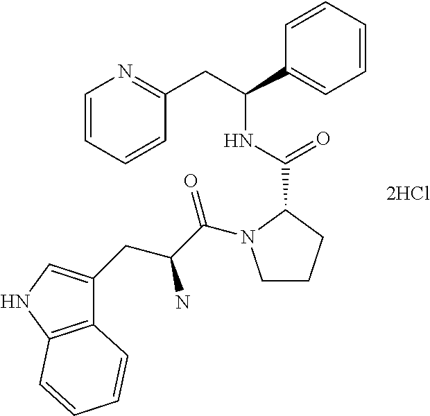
C1=CC=CC(CC(C2=CC=CC=C2)NC(C2N(C(C(CC3=CNC4=C3C=CC=C4)N)=O)CCC2)=O)=N1
